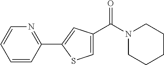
C1=CC(C2=CC(C(N3CCCCC3)=O)=CS2)=NC=C1
